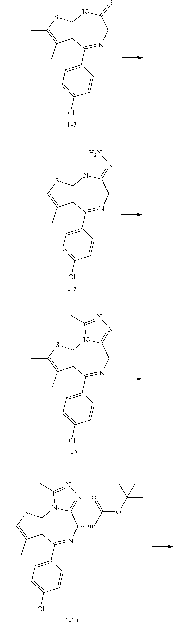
C12=C(C(C)=C(C)S1)C(C1=CC=C(Cl)C=C1)=NCC(=S)N2.C12=C(C(C)=C(C)S1)C(C1=CC=C(Cl)C=C1)=NCC(=NN)N2.C12=C(C(C)=C(C)S1)C(C1=CC=C(Cl)C=C1)=NCC1=NN=C(C)N21.C12=C(C(C)=C(C)S1)C(C1=CC=C(Cl)C=C1)=NC(CC(OC(C)(C)C)=O)C1=NN=C(C)N21
